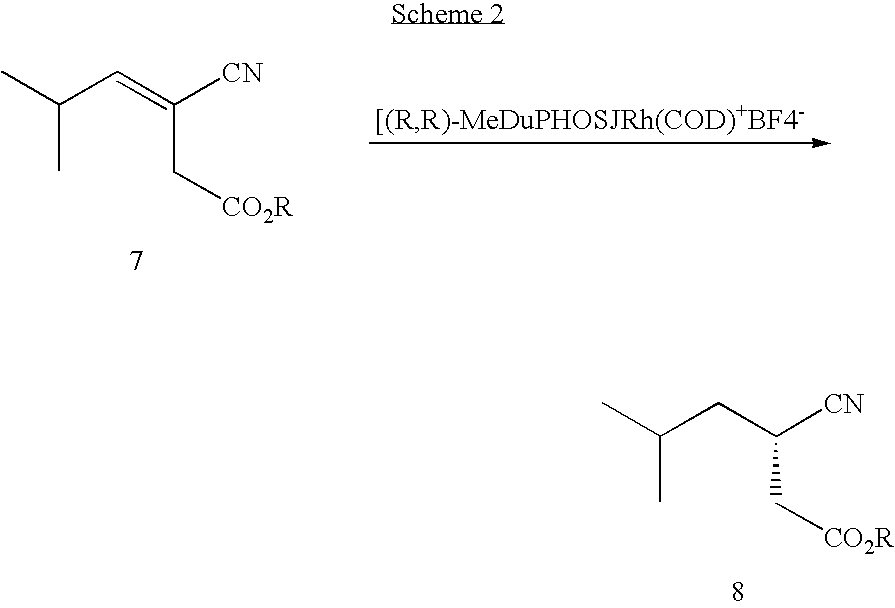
CC(C=C([CN])C[CO2R])C.CC(CC([CN])C[CO2R])C
